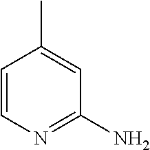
C1=CN=C(N)C=C1C
